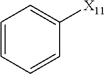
C1=CC=CC=C1[X11]
